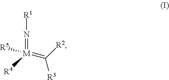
N(=[M](=C([R3])[R2])([R5])[R4])[R1]
